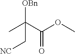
CC(C(OC)=O)([OBn])C[NC]
